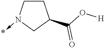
C1CN(->*)CC1C(O[H])=O
